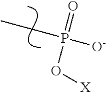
CCP([O-])(=O)O[X]
